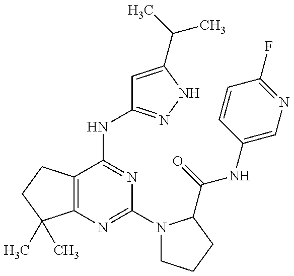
C12=C(C(NC3=NNC(C(C)C)=C3)=NC(N3CCCC3C(=O)NC3=CN=C(F)C=C3)=N1)CCC2(C)C
